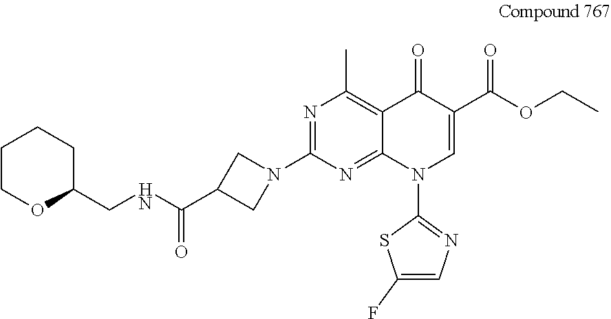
N1=C(N2CC(C(NCC3OCCCC3)=O)C2)N=C2C(=C1C)C(=O)C(C(OCC)=O)=CN2C1=NC=C(F)S1
